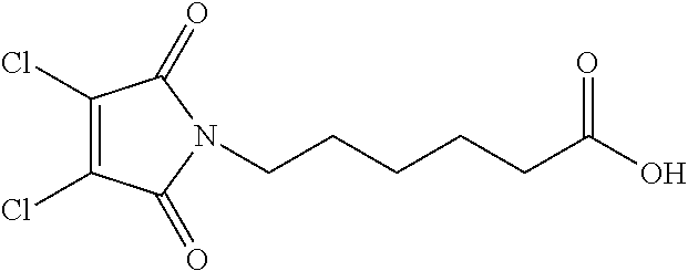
C1(Cl)=C(Cl)C(=O)N(CCCCCC(O)=O)C1=O
